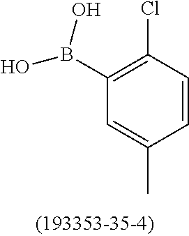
C1(B(O)O)=C(Cl)C=CC(C)=C1
